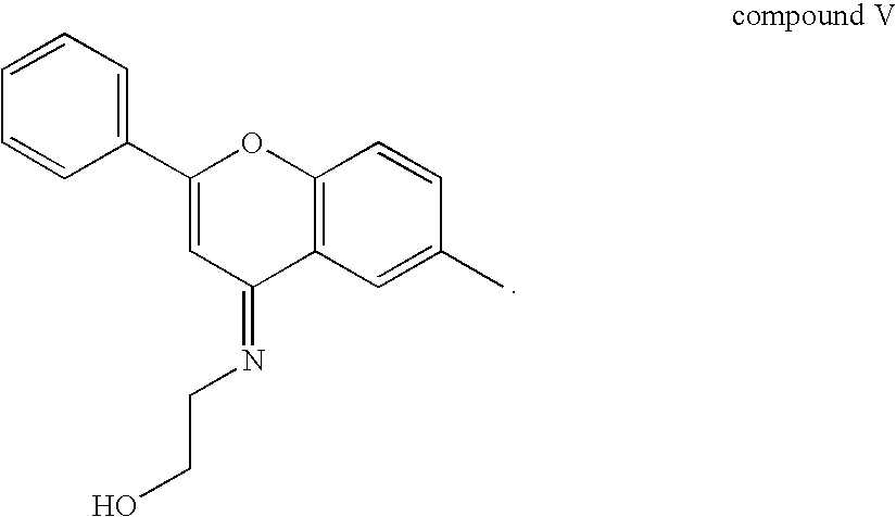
C12=C(C=C(C)C=C1)C(=NCCO)C=C(C1=CC=CC=C1)O2
